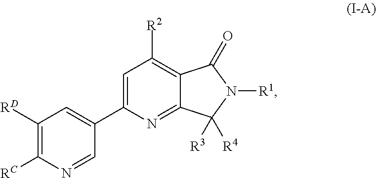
C1([RD])=C([RC])N=CC(C2=CC([R2])=C3C(=N2)C([R3])([R4])N([R1])C3=O)=C1
